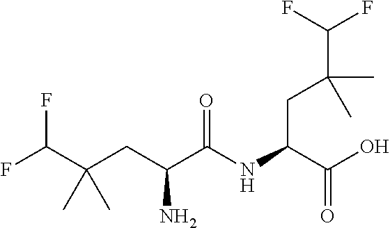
N(C(C(CC(C(F)F)(C)C)N)=O)C(C(O)=O)CC(C(F)F)(C)C
